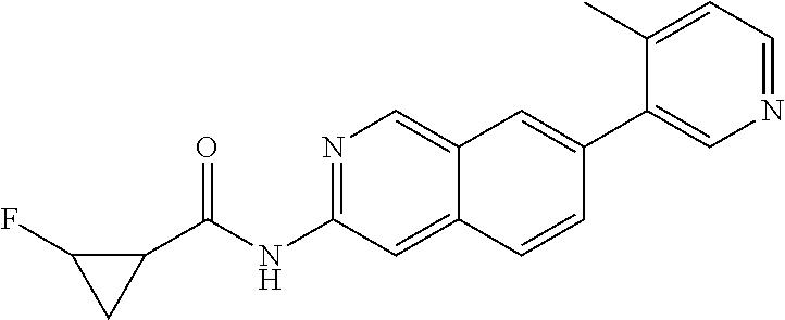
C1(C2=CC3=CN=C(NC(C4CC4F)=O)C=C3C=C2)=CN=CC=C1C
